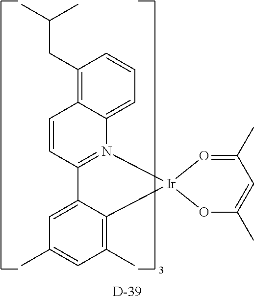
C(CC1=C2C(=CC=C1)N1=C(C=C2)C2=CC(C)=CC(C)=C2[Ir]12OC(C)=CC(C)=O2)(C)C.[D]
